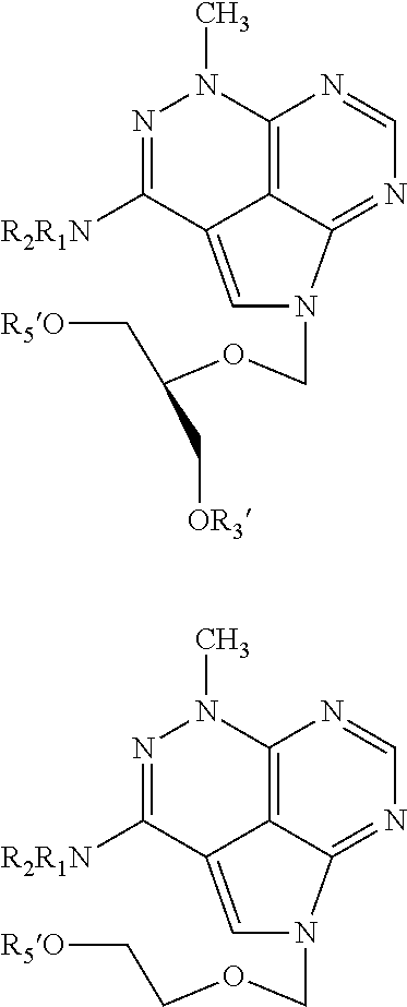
C12=C3C(=NC=N1)N(COC(C[R5O])C[OR3])C=C3C([R2R1N])=NN2C.C12=C3C(=NC=N1)N(COCC[R5O])C=C3C([R2R1N])=NN2C
